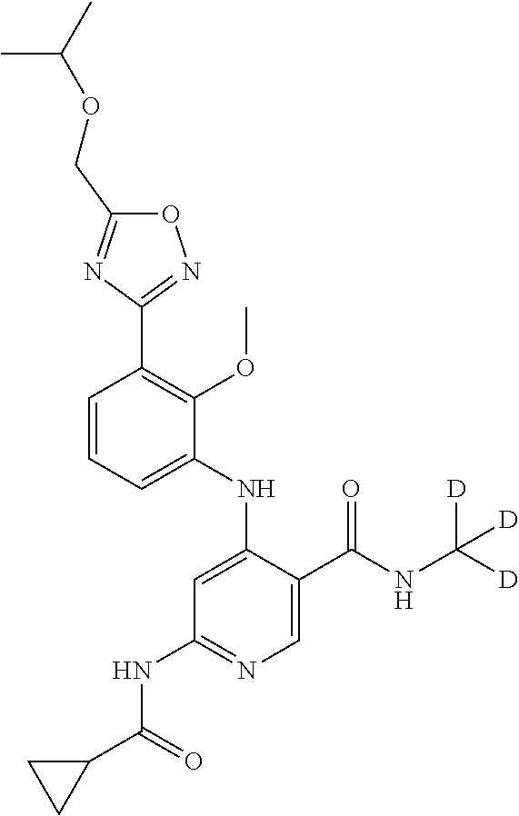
C1=CC=C(NC2=CC(NC(C3CC3)=O)=NC=C2C(NC([D])([D])[D])=O)C(OC)=C1C1=NOC(COC(C)C)=N1
